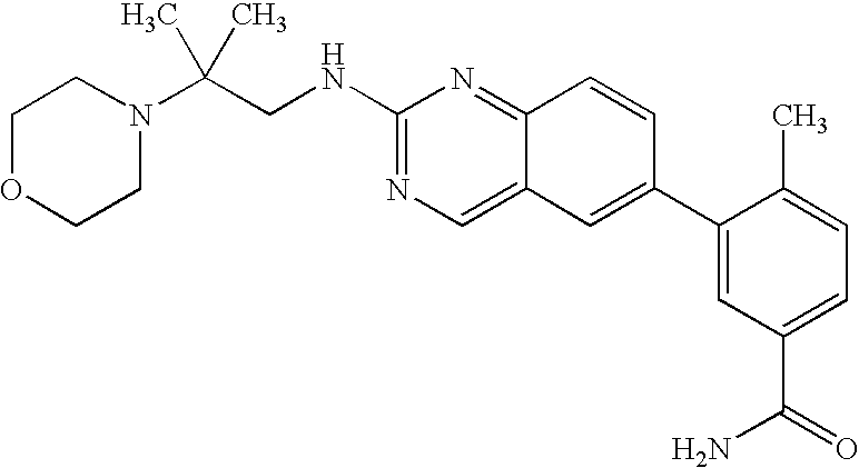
N1(C(CNC2=NC=C3C(=N2)C=CC(C2=CC(C(N)=O)=CC=C2C)=C3)(C)C)CCOCC1
